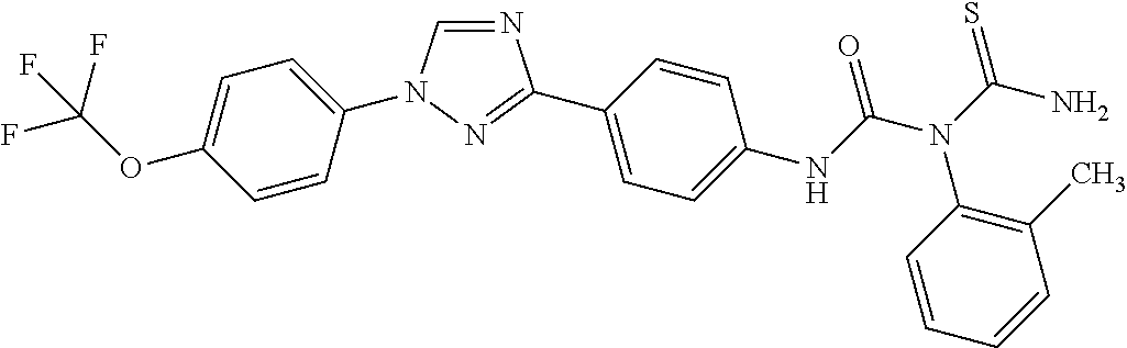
C1=C(OC(F)(F)F)C=CC(N2C=NC(C3=CC=C(NC(N(C(N)=S)C4=C(C)C=CC=C4)=O)C=C3)=N2)=C1
